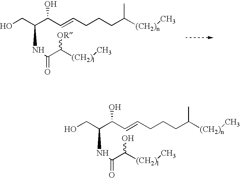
C(CCCC([(CH2)n]C)C)=CC(C(CO)NC(C([(CH2)l]C)[OR])=O)O.C(CCCC([(CH2)n]C)C)=CC(C(CO)NC(C([(CH2)l]C)O)=O)O
